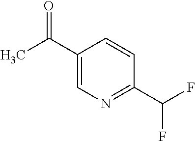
CC(C1=CN=C(C(F)F)C=C1)=O
